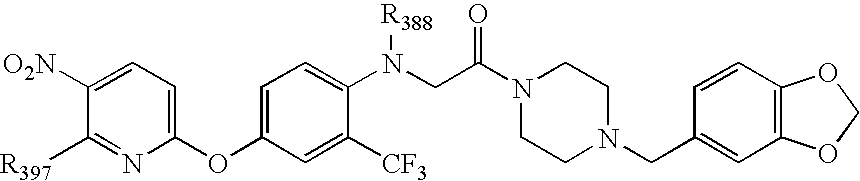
C1(OC2=CC=C(N(CC(N3CCN(CC4=CC5=C(C=C4)OCO5)CC3)=O)[R388])C([CF3])=C2)=CC=C([O2N])C([R397])=N1
